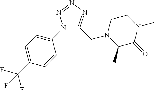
N1(C2=CC=C(C(F)(F)F)C=C2)C(CN2C(C)C(=O)N(C)CC2)=NN=N1
